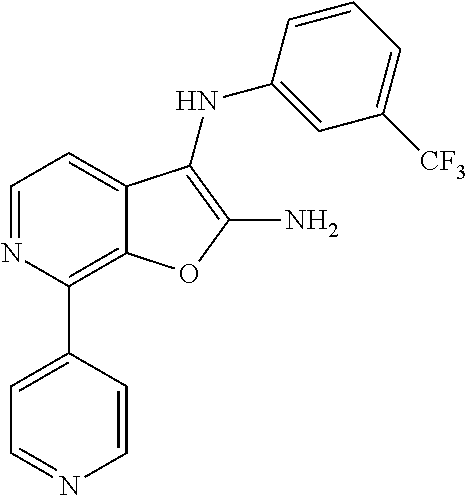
C12=C(C3=CC=NC=C3)N=CC=C1C(NC1=CC([CF3])=CC=C1)=C(N)O2
